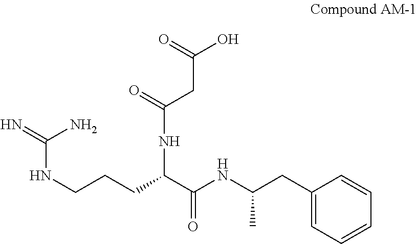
C1(CC(NC(C(CCCNC(=N)N)NC(CC(O)=O)=O)=O)C)=CC=CC=C1
